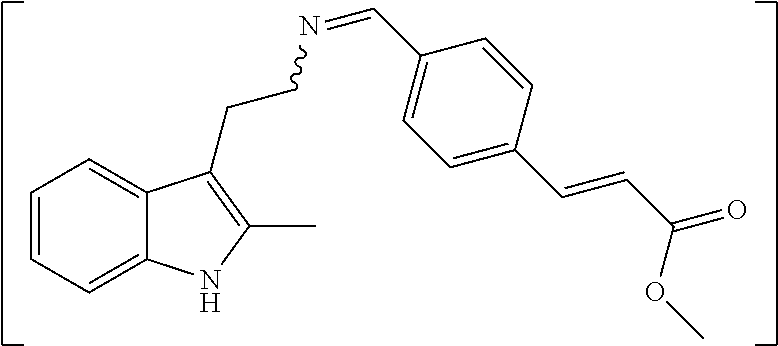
C1=CC=C2C(=C1)C(CCN=CC1=CC=C(C=CC(=O)OC)C=C1)=C(C)N2
